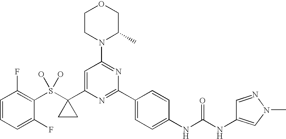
C1CN(C2=NC(C3=CC=C(NC(NC4=CN(C)N=C4)=O)C=C3)=NC(C3(S(C4=C(F)C=CC=C4F)(O)O)CC3)=C2)C(C)CO1
